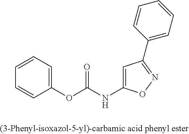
C1=CC=C(OC(NC2=CC(C3=CC=CC=C3)=NO2)=O)C=C1
